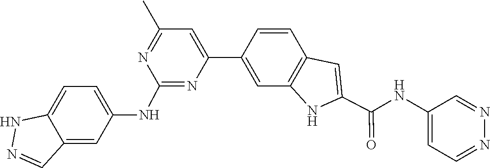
C1=CC2=C(C=C1C1=CC(C)=NC(NC3=CC=C4C(=C3)C=NN4)=N1)NC(C(NC1=CC=NN=C1)=O)=C2
